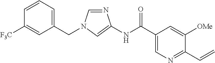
N1=CN(CC2=CC=CC([F3C])=C2)C=C1NC(C1=CN=C(C=C)C([OMe])=C1)=O
